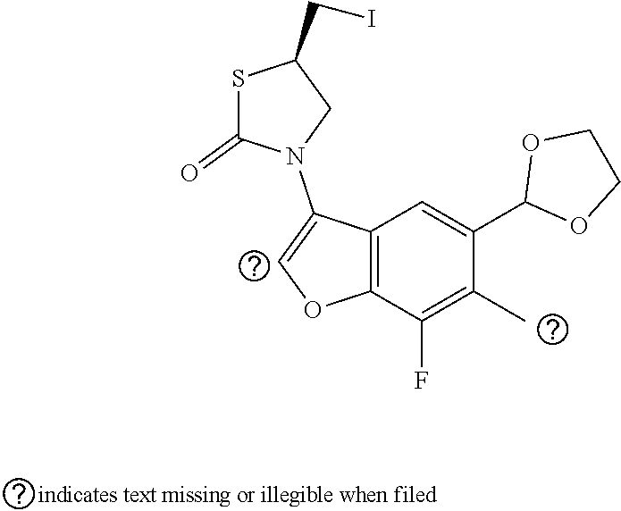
N1(C2=COC3=C2C=C(C2OCCO2)C(C)=C3F)CC(CI)SC1=O
